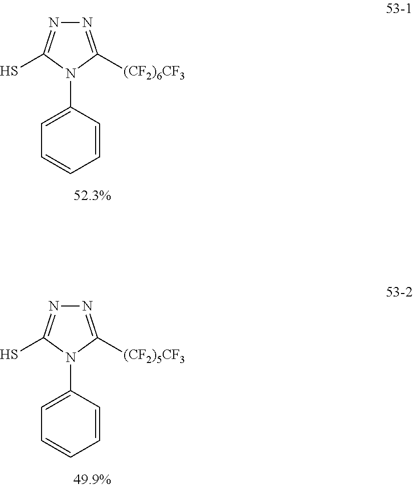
N1=C([(CF2)6CF3])N(C2=CC=CC=C2)C(S)=N1.N1=C([(CF2)5CF3])N(C2=CC=CC=C2)C(S)=N1
